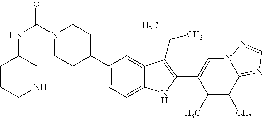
C(=O)(N1CCC(C2=CC=C3C(=C2)C(C(C)C)=C(C2=CN4C(=NC=N4)C(C)=C2C)N3)CC1)NC1CCCNC1
